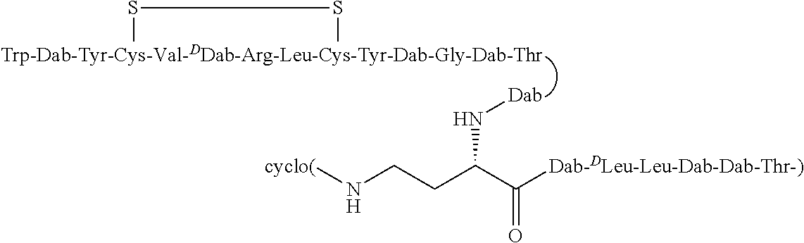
[Trp-Dab-Tyr-Cys-Val-DDab-Arg-Leu-Cys-Tyr-Dab-Gly-Dab-Thr]1SS1.[Dab]NC(CCN[cyclo(])C([Dab-DLeu-Leu-Dab-Dab-Thr-)])=O
